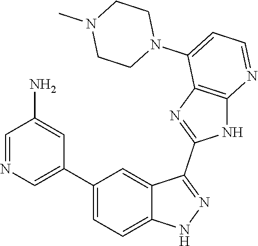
C1=NC=C(C2=CC=C3C(=C2)C(C2=NC4=C(N2)N=CC=C4N2CCN(C)CC2)=NN3)C=C1N
